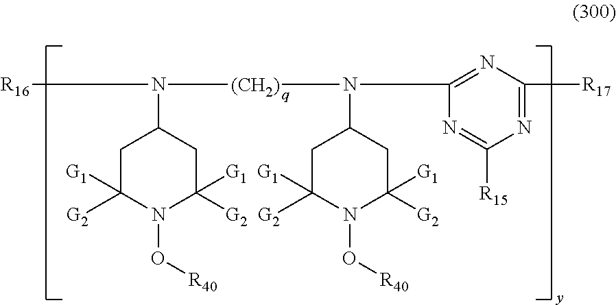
C1C([G2])([G1])N(O[R40])C([G2])([G1])CC1N([R16])[(CH2)]N(C1CC([G2])([G1])N(O[R40])C([G2])([G1])C1)C1=NC([R17])=NC([R15])=N1
